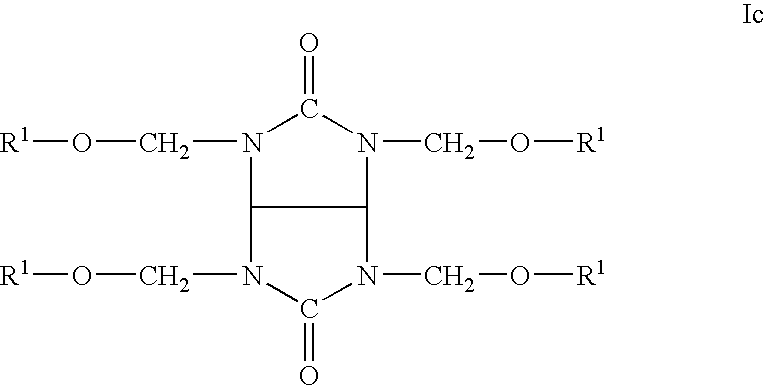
N1(CO[R1])C(=O)N(CO[R1])C2C1N(CO[R1])C(=O)N2CO[R1]
